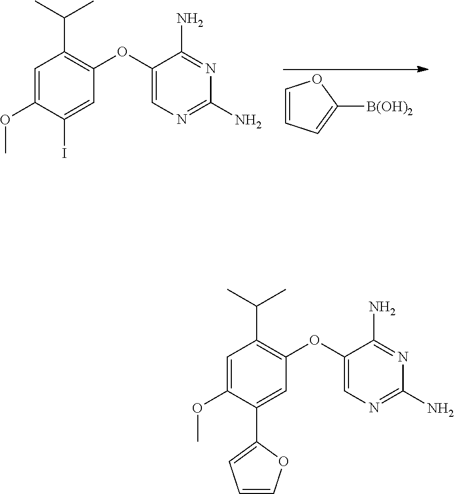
C1=CC=C([B(OH)2])O1.C1=C(OC)C(I)=CC(OC2=CN=C(N)N=C2N)=C1C(C)C.C1=C(OC)C(C2=CC=CO2)=CC(OC2=CN=C(N)N=C2N)=C1C(C)C
